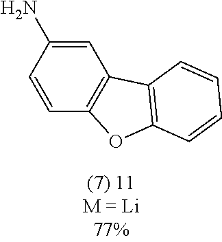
C1=C(N)C=CC2=C1C1=C(O2)C=CC=C1
